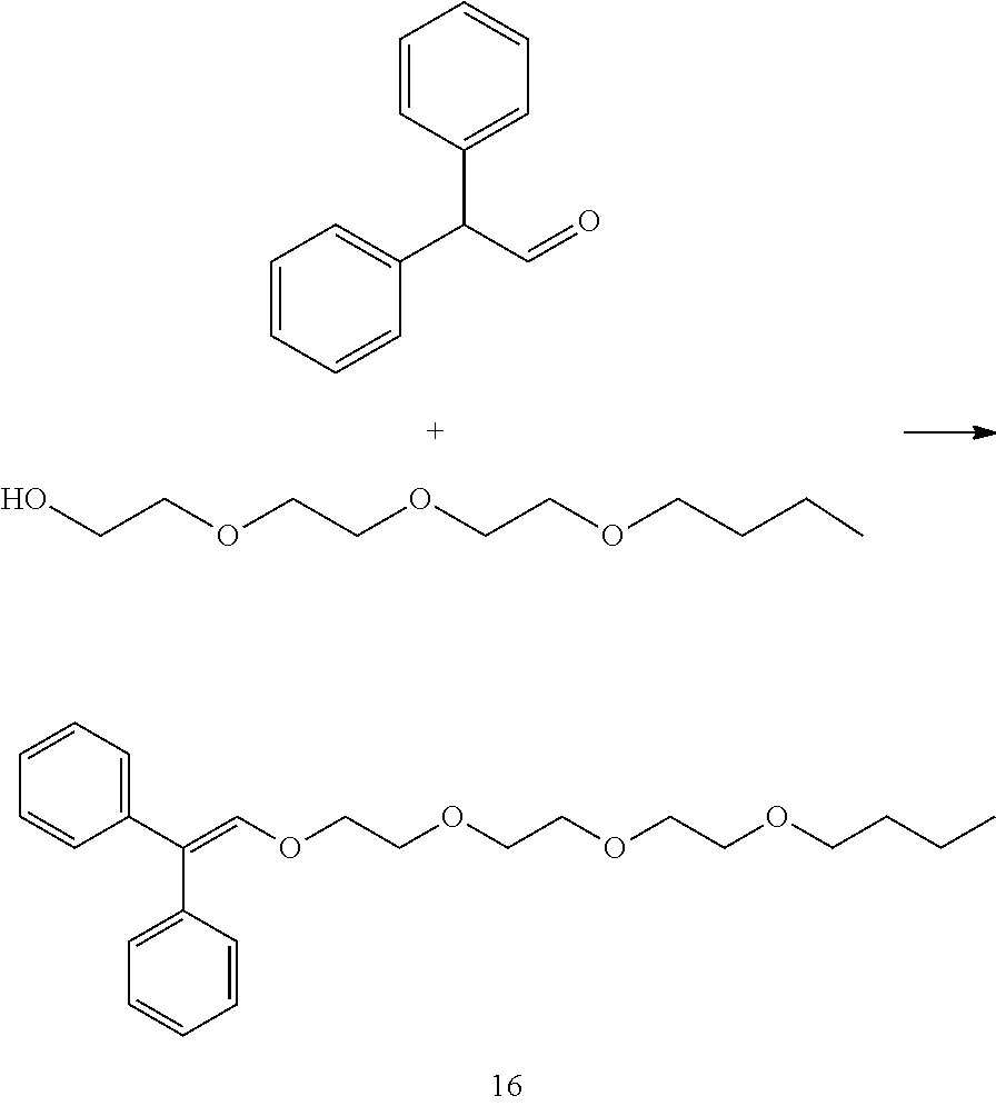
C1=CC=CC(C(C=O)C2=CC=CC=C2)=C1.OCCOCCOCCOCCCC.C1=CC=C(C(C2=CC=CC=C2)=COCCOCCOCCOCCCC)C=C1
